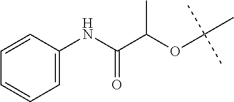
C1=C(NC(C(C)OC(C)(C)C)=O)C=CC=C1
